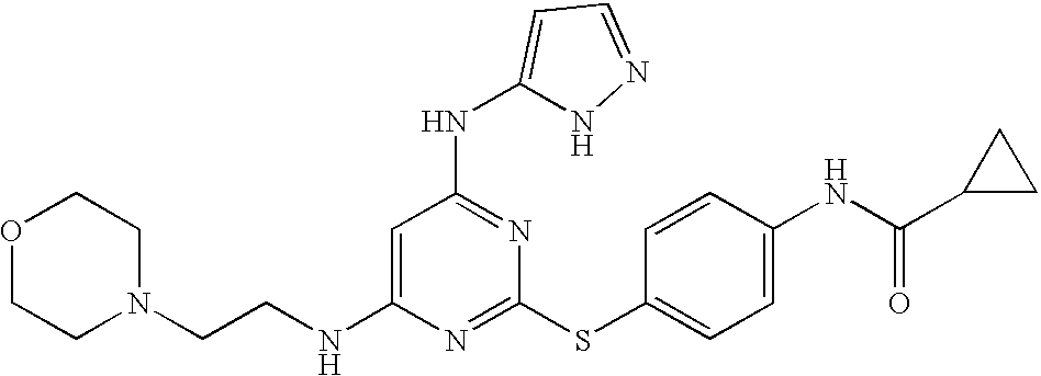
N(C1=CC(NC2=CC=NN2)=NC(SC2=CC=C(NC(=O)C3CC3)C=C2)=N1)CCN1CCOCC1
